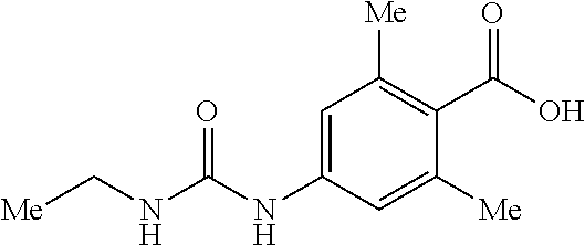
C1=C(NC(NC[Me])=O)C=C([Me])C(C(O)=O)=C1[Me]
